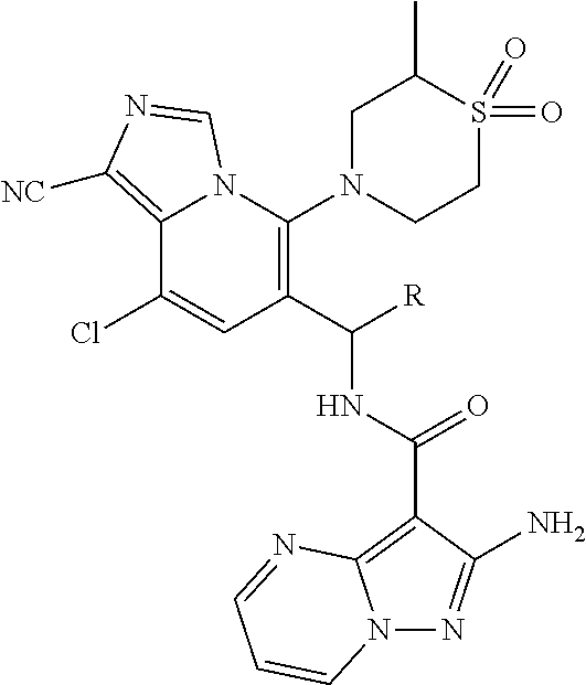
C12=C([NC])N=CN1C(N1CCS(=O)(=O)C(C)C1)=C(C([R])NC(C1=C3N(N=C1N)C=CC=N3)=O)C=C2Cl
